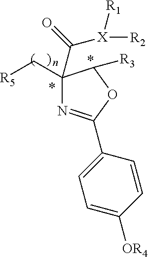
C1(C[R5])(C(=O)[X]([R1])[R2])N=C(C2=CC=C([OR4])C=C2)OC1[R3]
